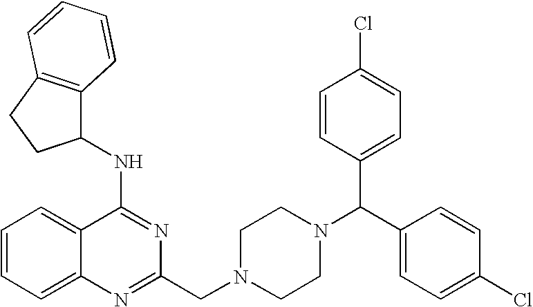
C1(NC2=NC(CN3CCN(C(C4=CC=C(Cl)C=C4)C4=CC=C(Cl)C=C4)CC3)=NC3=CC=CC=C23)C2=C(CC1)C=CC=C2
